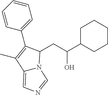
C1CCCCC1C(CC1N2C(=CN=C2)C(C)=C1C1=CC=CC=C1)O
